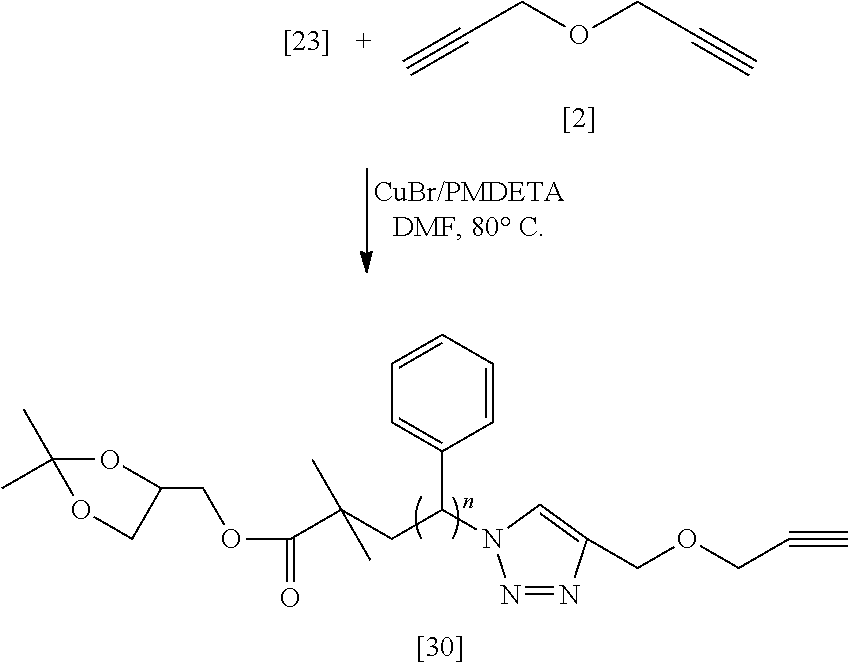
O(CC#C)CC#C.C1=CC=CC=C1C(CC(C(OCC1COC(C)(C)O1)=O)(C)C)N1N=NC(COCC#C)=C1
